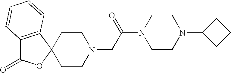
C1CN(CC(N2CCN(C3CCC3)CC2)=O)CCC12OC(=O)C1=C2C=CC=C1
